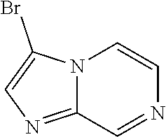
N12C(=NC=C1Br)C=NC=C2
